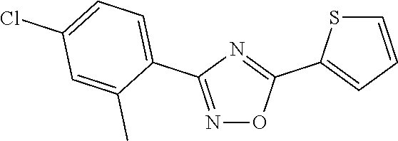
N1=C(C2=CC=C(Cl)C=C2C)N=C(C2=CC=CS2)O1
